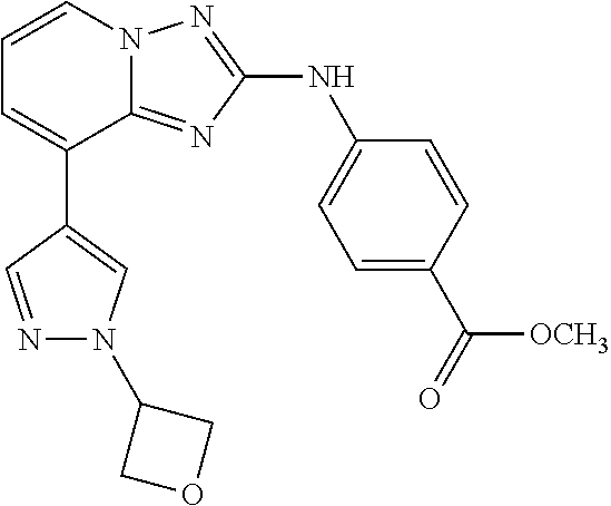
C1(C2=CC=CN3C2=NC(NC2=CC=C(C(=O)[OCH3])C=C2)=N3)=CN(C2COC2)N=C1
